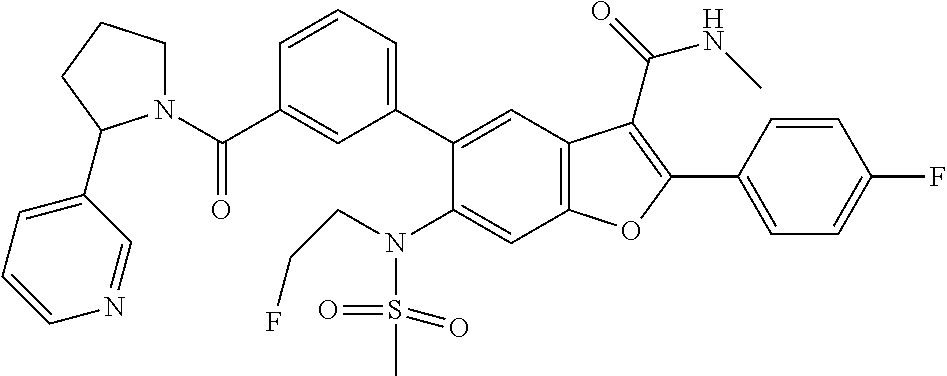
C1=CC(C2=C(C(=O)NC)C3=C(C=C(N(S(=O)(=O)C)CCF)C(C4=CC=CC(C(N5CCCC5C5=CC=CN=C5)=O)=C4)=C3)O2)=CC=C1F
